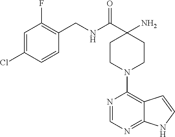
C12=NC=NC(N3CCC(N)(C(NCC4=C(F)C=C(Cl)C=C4)=O)CC3)=C1C=CN2
